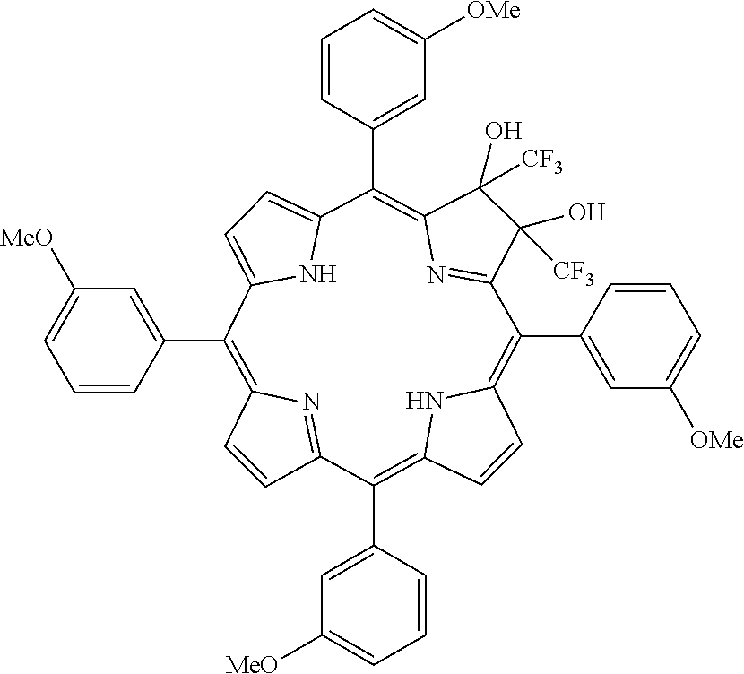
C1(C2=C3C=CC(=C(C4=CC([OMe])=CC=C4)C4=NC(=C(C5=CC([OMe])=CC=C5)C5=CC=C(N5)C(C5=CC([MeO])=CC=C5)=C5C=CC2=N5)C(O)([CF3])C4(O)[CF3])N3)=CC([MeO])=CC=C1
